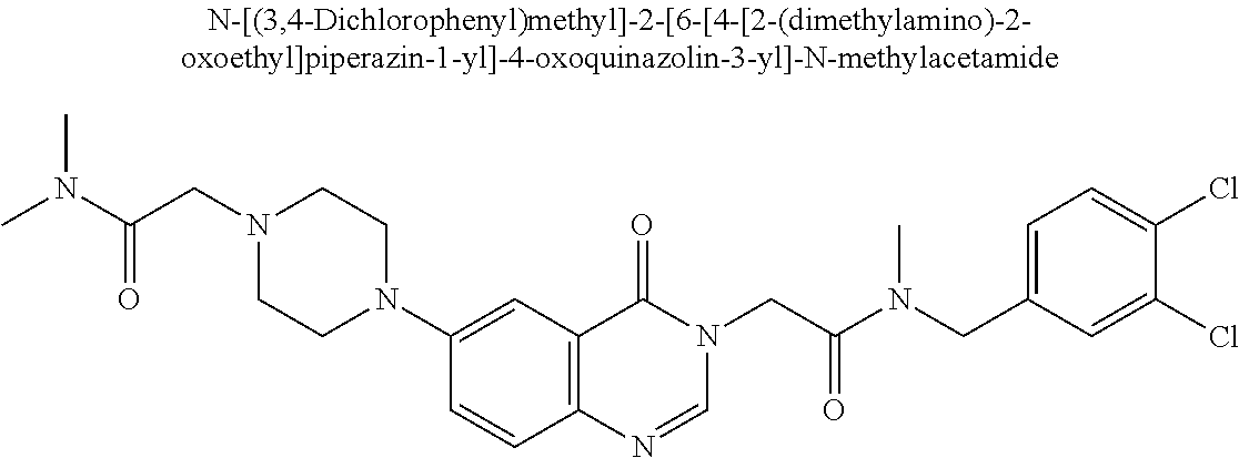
C(N1CCN(C2=CC3=C(C=C2)N=CN(CC(N(CC2=CC=C(Cl)C(Cl)=C2)C)=O)C3=O)CC1)C(N(C)C)=O
